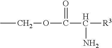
CCOC(=O)C(N)[R3]
